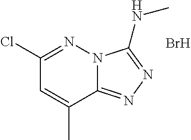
ClC1=NN2C(=NN=C2NC)C(C)=C1.Br
